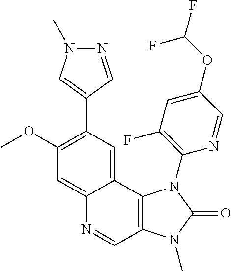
C12=CC(OC)=C(C3=CN(C)N=C3)C=C1C1=C(C=N2)N(C)C(=O)N1C1=C(F)C=C(OC(F)F)C=N1
